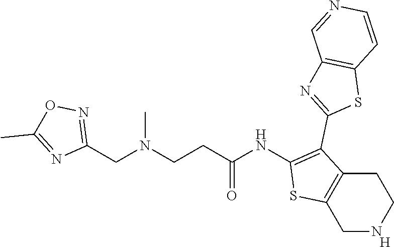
C1(NC(CCN(CC2=NOC(C)=N2)C)=O)=C(C2=NC3=C(S2)C=CN=C3)C2=C(S1)CNCC2.[H]
